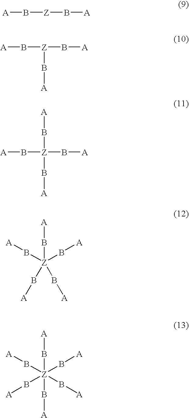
[A]B[Z]B[A].[A]B[Z](B[A])B[A].[A]B[Z](B[A])(B[A])B[A].[Z](B[A])(B[A])(B[A])(B[A])B[A].[Z](B[A])(B[A])(B[A])(B[A])(B[A])B[A]
